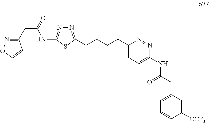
C(C(NC1=NN=C(CCCCC2=CC=C(NC(CC3=CC=CC([OCF3])=C3)=O)N=N2)S1)=O)C1=NOC=C1
